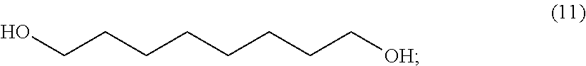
OCCCCCCCC[OH]
